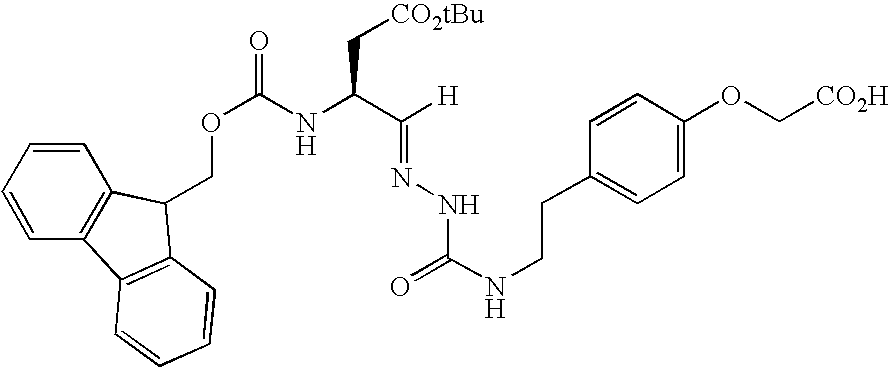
C1=CC2=C(C=C1)C(COC(NC(C([H])=NNC(=O)NCCC1=CC=C(OC[CO2H])C=C1)C[CO2tBu])=O)C1=C2C=CC=C1
